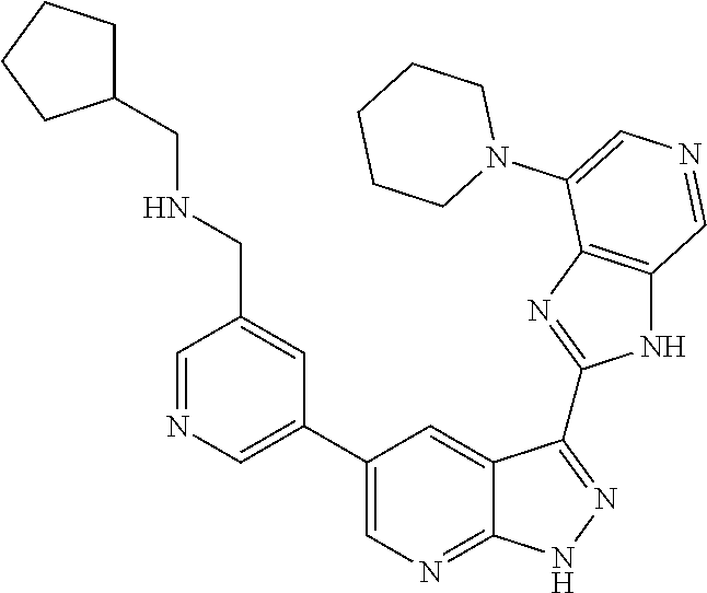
C1=NC=C(C2=CN=C3C(=C2)C(C2=NC4=C(N2)C=NC=C4N2CCCCC2)=NN3)C=C1CNCC1CCCC1
